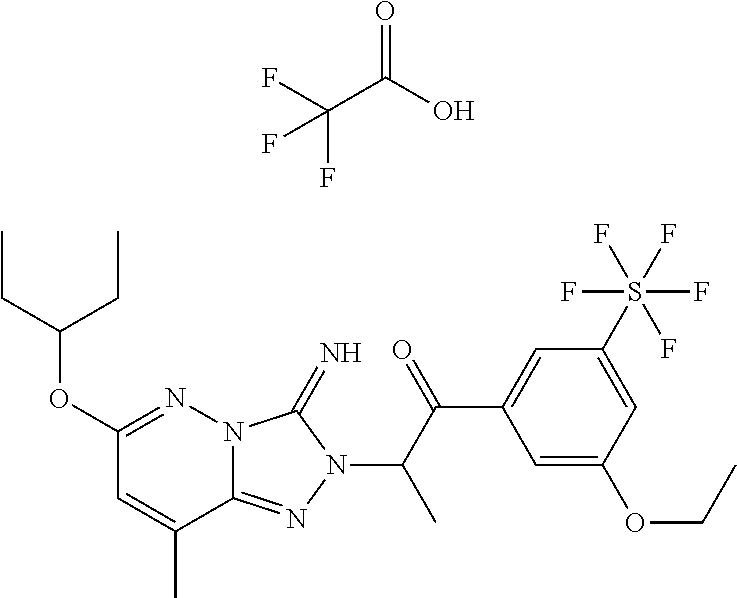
C1(OC(CC)CC)=NN2C(=NN(C(C)C(=O)C3=CC(S(F)(F)(F)(F)F)=CC(OCC)=C3)C2=N)C(C)=C1.C(C(O)=O)(F)(F)F
